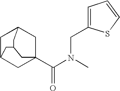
C1C2CC3(C(N(C)CC4=CC=CS4)=O)CC1CC(C3)C2
